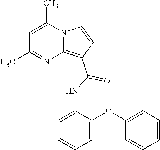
C1=C(C)N2C(=C(C(=O)NC3=CC=CC=C3OC3=CC=CC=C3)C=C2)N=C1C
